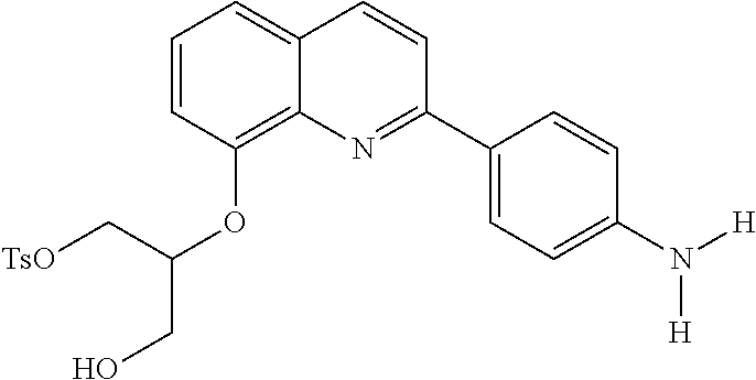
C1=CC(OC(C[TsO])CO)=C2C(=C1)C=CC(C1=CC=C(N([H])[H])C=C1)=N2
